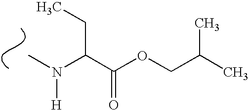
CN(C(C(OCC(C)C)=O)CC)[H]
